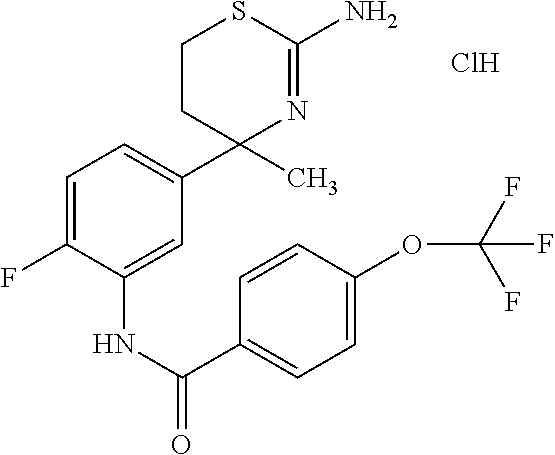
C1=C(F)C(NC(C2=CC=C(OC(F)(F)F)C=C2)=O)=CC(C2(C)N=C(N)SCC2)=C1.Cl
